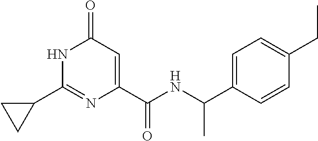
C1(=O)C=C(C(NC(C2=CC=C(CC)C=C2)C)=O)N=C(C2CC2)N1
